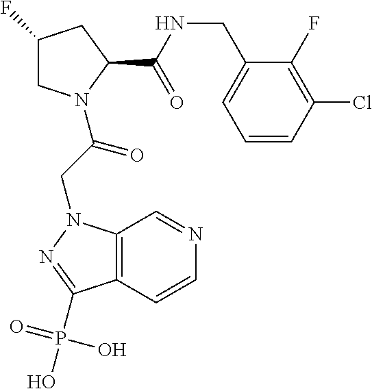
C1C(F)CC(C(NCC2=CC=CC(Cl)=C2F)=O)N1C(CN1C2=C(C(P(O)(=O)O)=N1)C=CN=C2)=O
